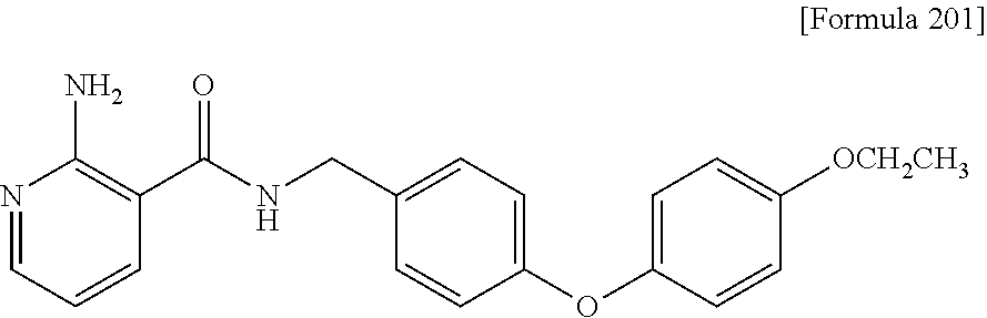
N1=CC=CC(C(NCC2=CC=C(OC3=CC=C([OCH2CH3])C=C3)C=C2)=O)=C1N
